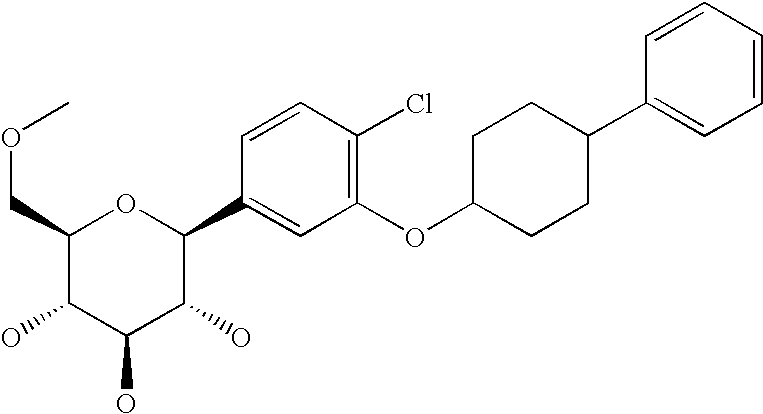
C1(COC)C(O)C(O)C(O)C(C2=CC(OC3CCC(C4=CC=CC=C4)CC3)=C(Cl)C=C2)O1
